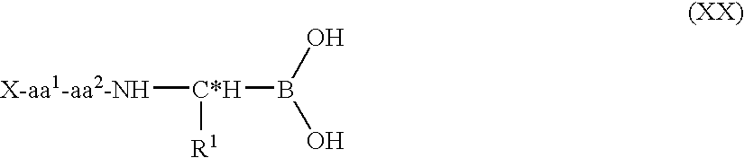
[X-aa1-aa2-NH][C*H]([R1])B(O)O
